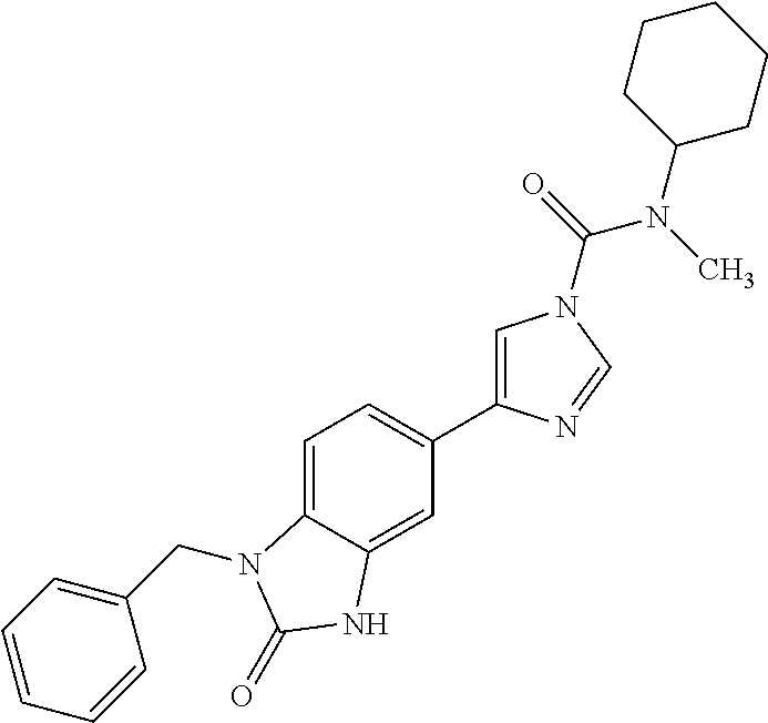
C1=C2C(=CC(C3=CN(C(N(C4CCCCC4)C)=O)C=N3)=C1)NC(=O)N2CC1=CC=CC=C1
